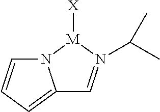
N12C=CC=C1C=N(C(C)C)[M]2[X]
